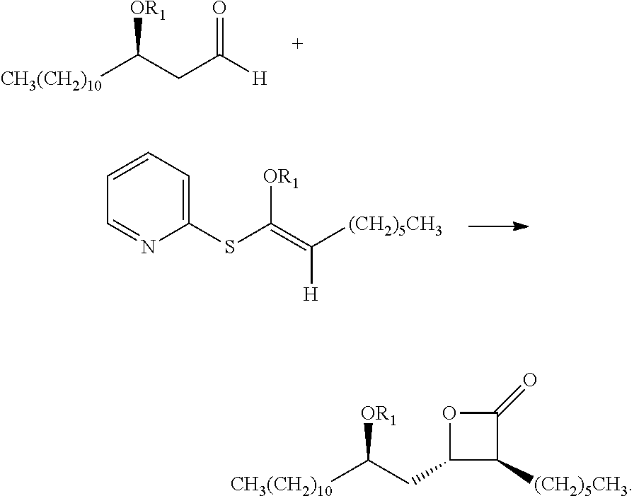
C(=O)(CC([CH3(CH2)10])[OR1])[H].C1=NC(SC(=C([(CH2)5CH3])[H])[OR1])=CC=C1.C1(CC([CH3(CH2)10])[OR1])C([(CH2)5CH3])C(=O)O1
